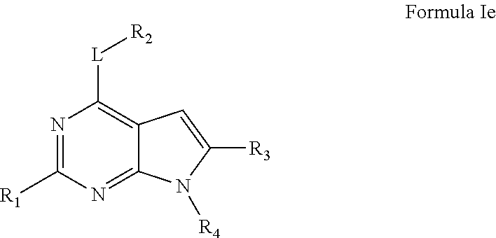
N1=C([R1])N=C2C(=C1[L][R2])C=C([R3])N2[R4]
